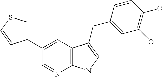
C1(C2=CSC=C2)=CC2=C(N=C1)NC=C2CC1=CC(O)=C(O)C=C1
